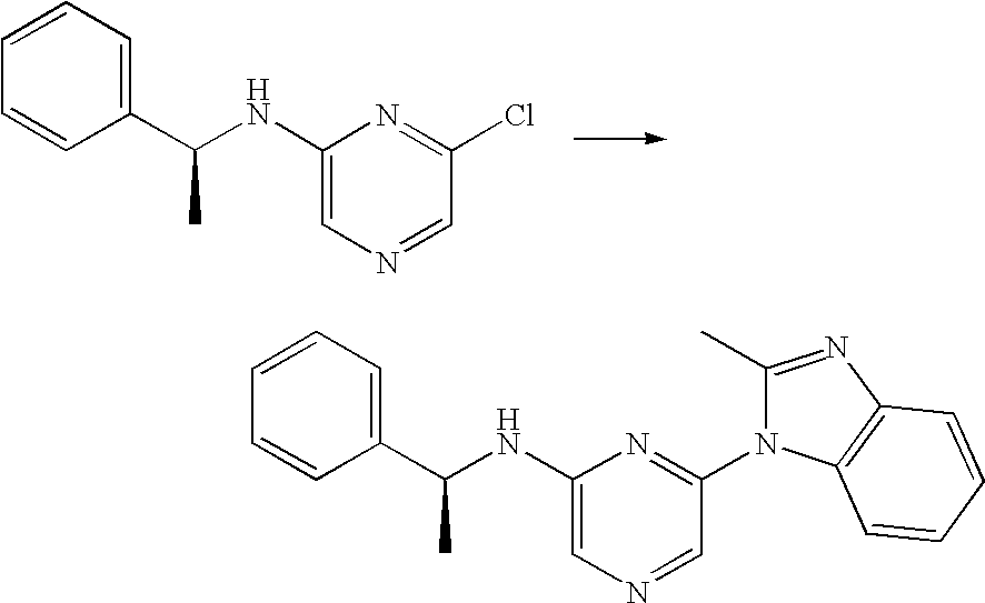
C1(C(NC2=CN=CC(Cl)=N2)C)=CC=CC=C1.C1(C(NC2=CN=CC(N3C(C)=NC4=C3C=CC=C4)=N2)C)=CC=CC=C1
